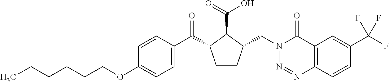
C(OC1=CC=C(C(=O)C2CCC(CN3N=NC4=C(C3=O)C=C(C(F)(F)F)C=C4)C2C(=O)O)C=C1)CCCCC
